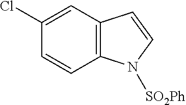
C1(Cl)=CC2=C(C=C1)N([SO2Ph])C=C2
